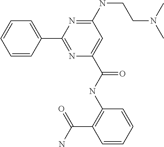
C1=CC=CC(C2=NC(C(NC3=C(C(=O)N)C=CC=C3)=O)=CC(NCCN(C)C)=N2)=C1
